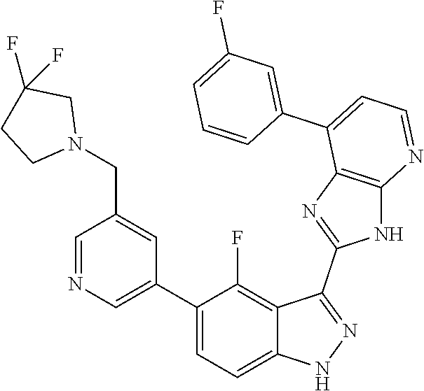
C1=NC=C(C2=CC=C3C(=C2F)C(C2=NC4=C(N2)N=CC=C4C2=CC(F)=CC=C2)=NN3)C=C1CN1CC(F)(F)CC1
